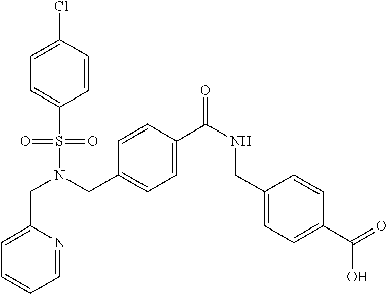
C(N(S(=O)(=O)C1=CC=C(Cl)C=C1)CC1=CC=C(C(NCC2=CC=C(C(O)=O)C=C2)=O)C=C1)C1=CC=CC=N1
